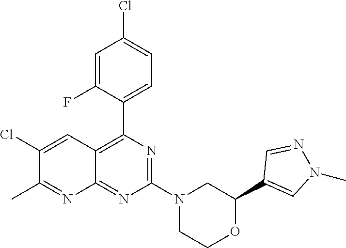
C1(C2=C3C(=NC(N4CCOC(C5=CN(C)N=C5)C4)=N2)N=C(C)C(Cl)=C3)=CC=C(Cl)C=C1F
